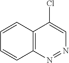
C12=C(N=NC=C1Cl)C=CC=C2
